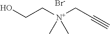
OCC[N+](CC#C)(C)C.[Br-]
